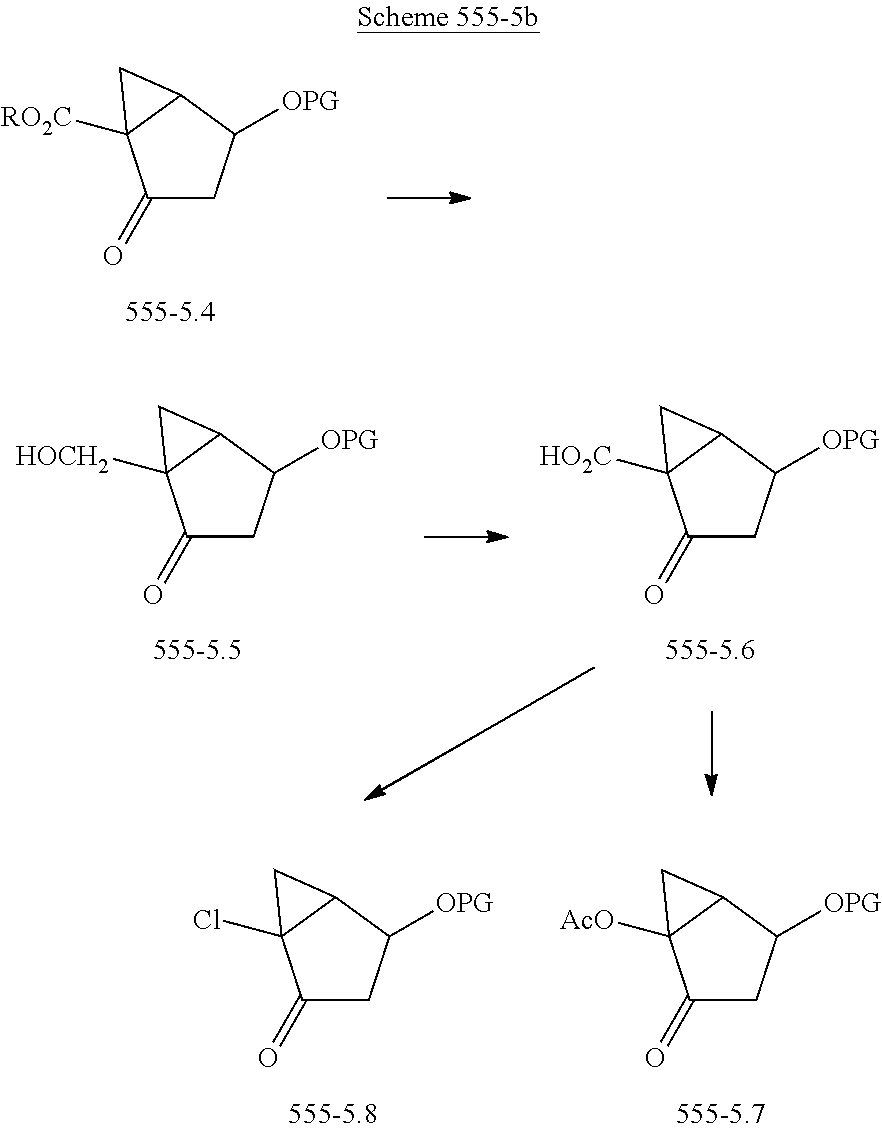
C1(=O)CC([OPG])C2C1([RO2C])C2.C1(=O)CC([OPG])C2C1([HOCH2])C2.C1(=O)CC([OPG])C2C1([HO2C])C2.C1(=O)CC([OPG])C2C1([AcO])C2.C1(=O)CC([OPG])C2C1(Cl)C2
